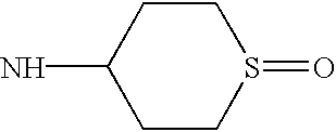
C1CS(=O)CCC1N
